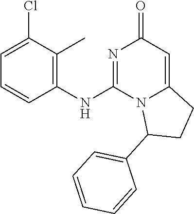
C1=CC=C(Cl)C(C)=C1NC1=NC(=O)C=C2N1C(C1=CC=CC=C1)CC2
